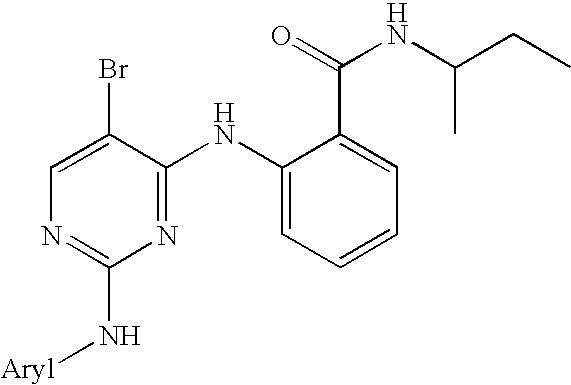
C1=C(Br)C(NC2=CC=CC=C2C(=O)NC(C)CC)=NC(N[Aryl])=N1
